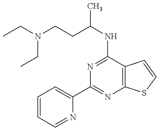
C1(C2=NC3=C(C(NC(CCN(CC)CC)C)=N2)C=CS3)=CC=CC=N1
